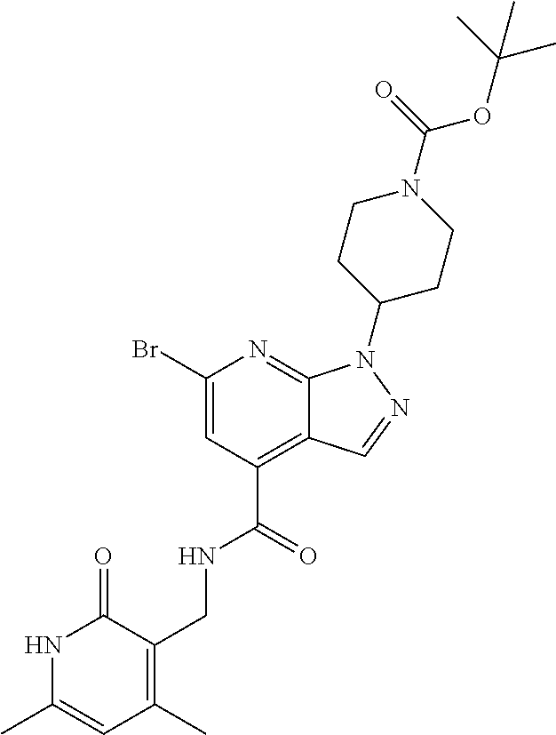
N1C(C)=CC(C)=C(CNC(C2=C3C(=NC(Br)=C2)N(C2CCN(C(=O)OC(C)(C)C)CC2)N=C3)=O)C1=O
